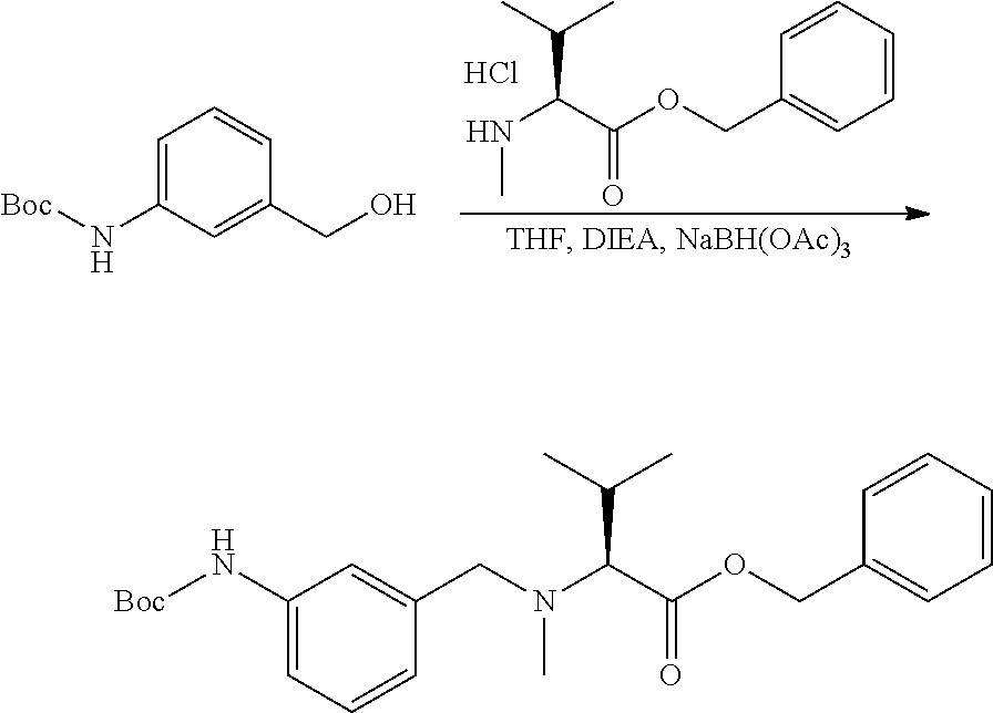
C1=C(N[Boc])C=C(CO)C=C1.N(C(C(C)C)C(OCC1=CC=CC=C1)=O)C.Cl.C(C(C)C)(C(OCC1=CC=CC=C1)=O)N(C)CC1=CC(N[Boc])=CC=C1
